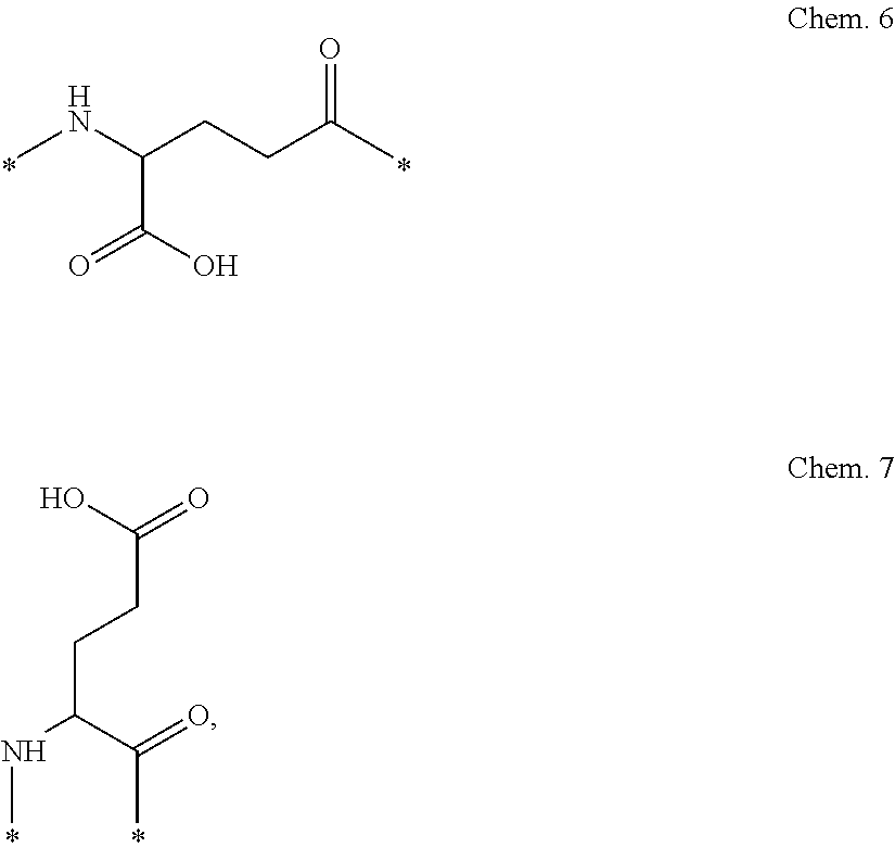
CNC(CCC(C)=O)C(O)=O.C(CCC(NC)C(=O)C)(O)=O
